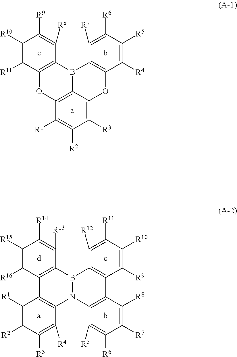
C1([R10])=C([R11])C2=C(C([R8])=C1[R9])B1C3=C(O2)C([R1])=C([R2])C([R3])=C3OC2=C1C([R7])=C([R6])C([R5])=C2[R4].C1([R15])=C([R16])C2=C(C([R13])=C1[R14])B1N(C3=C2C([R1])=C([R2])C([R3])=C3[R4])C2=C(C3=C1C([R12])=C([R11])C([R10])=C3[R9])C([R8])=C([R7])C([R6])=C2[R5]
